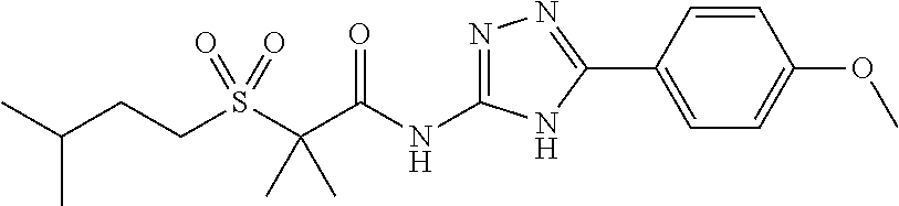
S(C(C(NC1=NN=C(C2=CC=C(OC)C=C2)N1)=O)(C)C)(=O)(=O)CCC(C)C
